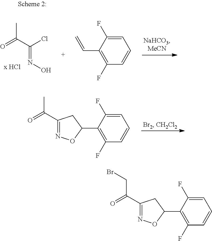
O=C(C)C1=NOC(C2=C(F)C=CC=C2F)C1.O=C(C(Cl)=NO)C.C1=C(F)C(C=C)=C(F)C=C1.O=C(CBr)C1=NOC(C2=C(F)C=CC=C2F)C1
